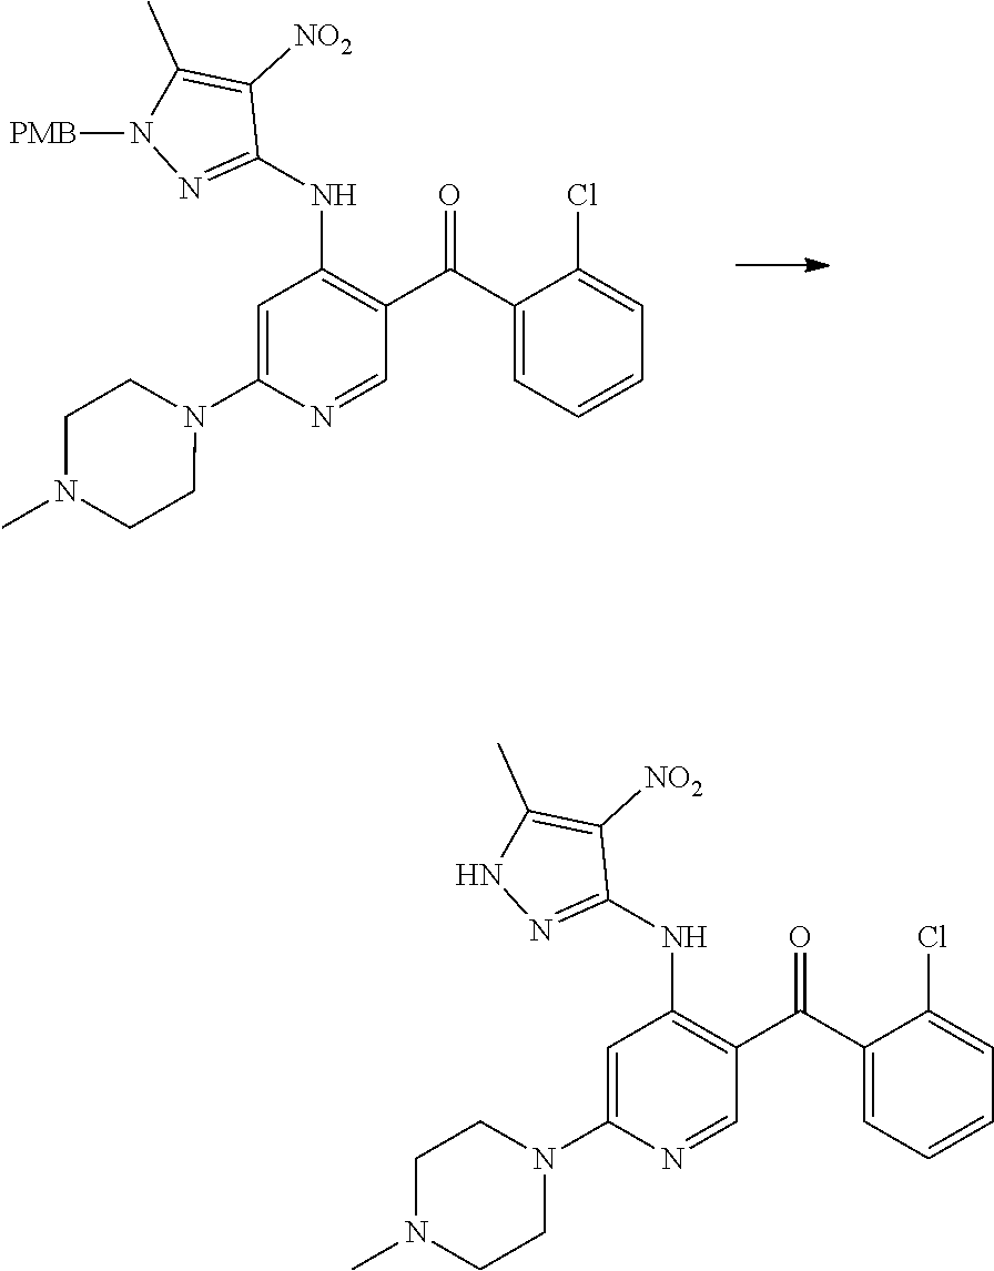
C1=C(N2CCN(C)CC2)N=CC(C(C2=CC=CC=C2Cl)=O)=C1NC1=NN([PMB])C(C)=C1[NO2].C1=C(N2CCN(C)CC2)N=CC(C(C2=CC=CC=C2Cl)=O)=C1NC1=NNC(C)=C1[NO2]
